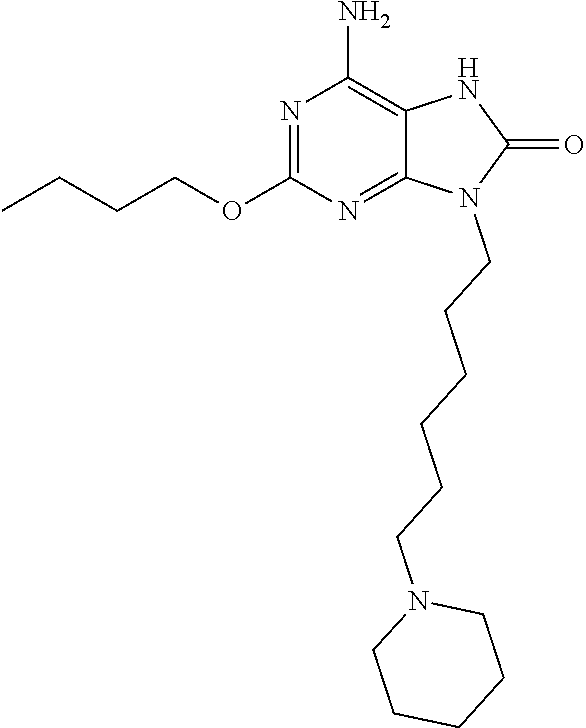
N1=C(OCCCC)N=C2C(=C1N)NC(=O)N2CCCCCCN1CCCCC1
